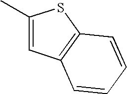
C1(C)=CC2=C(S1)C=CC=C2
